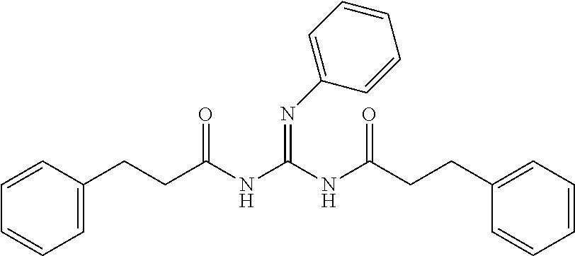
C1=C(CCC(NC(NC(CCC2=CC=CC=C2)=O)=NC2=CC=CC=C2)=O)C=CC=C1
